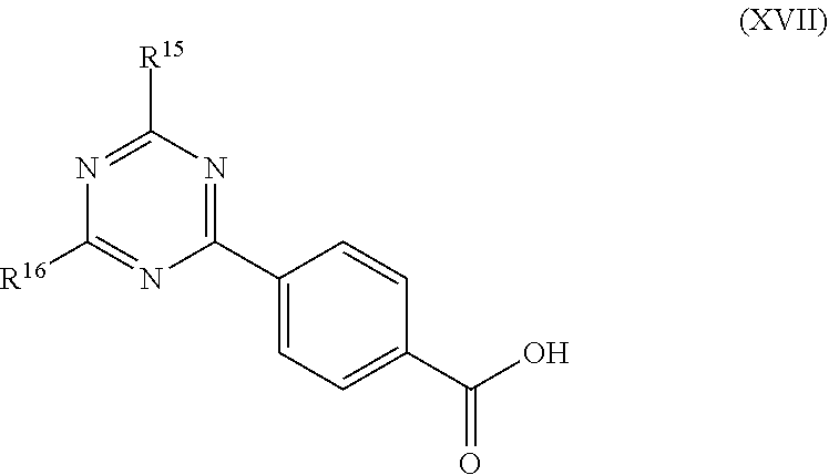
C1(C2=NC([R15])=NC([R16])=N2)=CC=C(C(O)=O)C=C1
